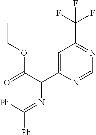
C1=C(C(C(=O)OCC)N=C([Ph])[Ph])N=CN=C1C(F)(F)F
